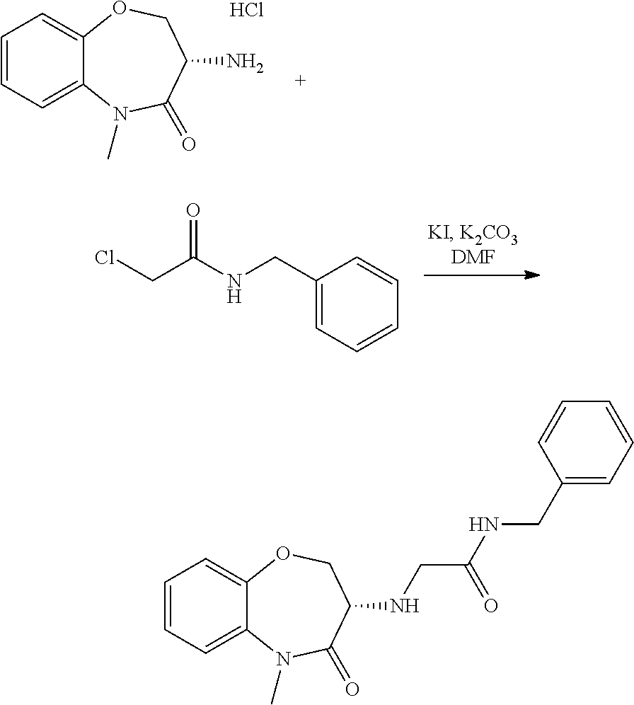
C1=CC=C2C(=C1)OCC(NCC(NCC1=CC=CC=C1)=O)C(=O)N2C.C1=CC=C2C(=C1)OCC(N)C(=O)N2C.Cl.C1(CNC(CCl)=O)=CC=CC=C1
